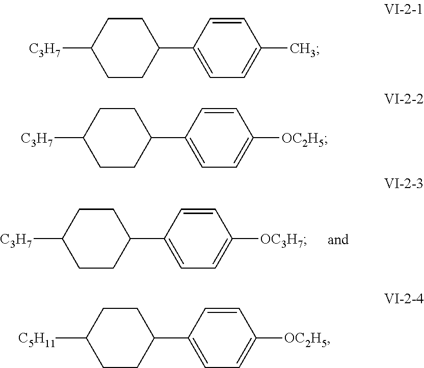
C1=CC(C2CCC([C3H7])CC2)=CC=C1[OC3H7].C1=CC(C2CCC([C3H7])CC2)=CC=C1C.C1=CC(C2CCC([C3H7])CC2)=CC=C1[OC2H5].C1=CC(C2CCC([C5H11])CC2)=CC=C1[OC2H5]
